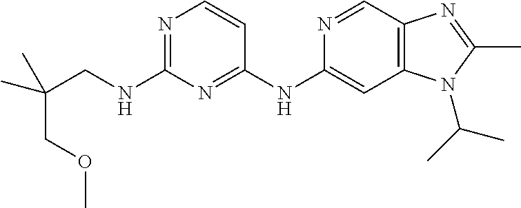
C1(NCC(C)(C)COC)=NC=CC(NC2=CC3=C(C=N2)N=C(C)N3C(C)C)=N1
